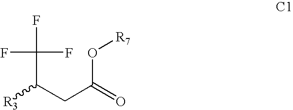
[R3]C(CC(=O)O[R7])C(F)(F)F
